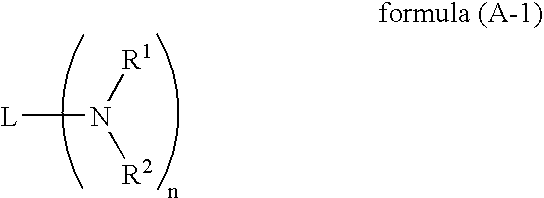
[L]N([R2])[R1]
